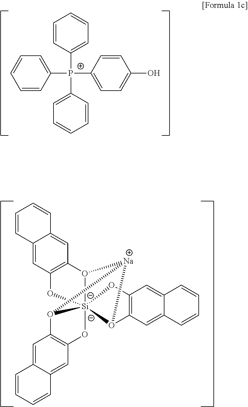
C1=CC([P+](C2=CC=C(O)C=C2)(C2=CC=CC=C2)C2=CC=CC=C2)=CC=C1.C1=C2C(=CC3=C1O[Si]1456O3[Na](O1C1=C(C=C3C(=C1)C=CC=C3)O4)O5C1=C(C=C3C(=C1)C=CC=C3)O6)C=CC=C2
